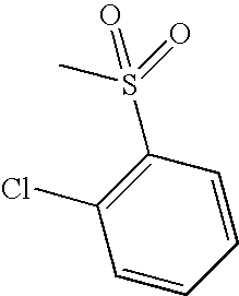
CS(=O)(C1=C(Cl)C=CC=C1)=O
